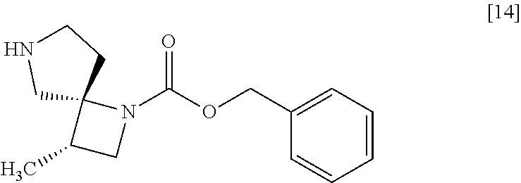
C1=CC=C(COC(N2C3(C(C)C2)CCNC3)=O)C=C1
